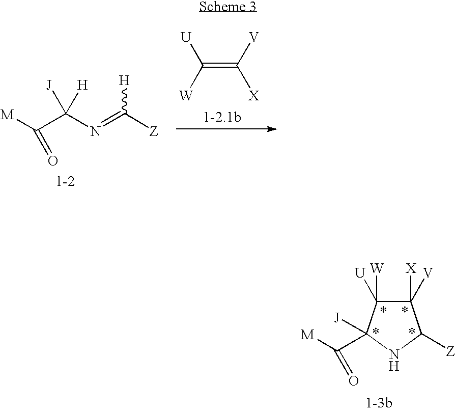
[M]C(C(N=C([Z])[H])([H])[J])=O.C(=C([V])[X])([W])[U].C1([V])([X])C([W])([U])C([J])(C([M])=O)NC1[Z]
